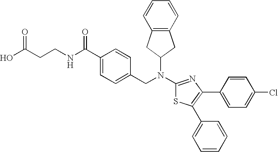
C1(C(NCCC(O)=O)=O)=CC=C(CN(C2=NC(C3=CC=C(Cl)C=C3)=C(C3=CC=CC=C3)S2)C2CC3=C(C2)C=CC=C3)C=C1
